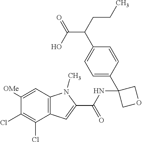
C12=C(C=C([OMe])C(Cl)=C1Cl)N(C)C(C(NC1(C3=CC=C(C(C(=O)O)CCC)C=C3)COC1)=O)=C2
